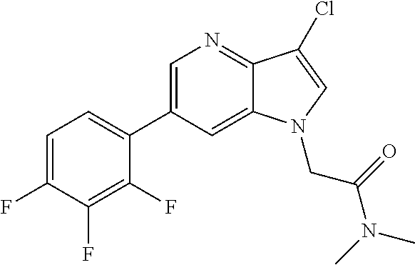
C1=C(C2=CC=C(F)C(F)=C2F)C=C2C(=N1)C(Cl)=CN2CC(N(C)C)=O
